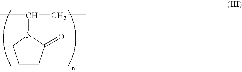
C1CC(=O)N(C(CC)C)C1
